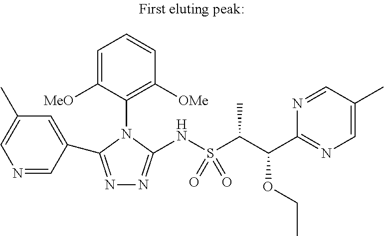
C1=C([MeO])C(N2C(C3=CC(C)=CN=C3)=NN=C2NS(C(C(C2=NC=C(C)C=N2)OCC)C)(=O)=O)=C([OMe])C=C1
